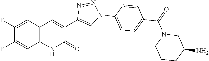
C1(F)=CC2=C(C=C1F)NC(=O)C(C1=CN(C3=CC=C(C(=O)N4CCCC(N)C4)C=C3)N=N1)=C2
